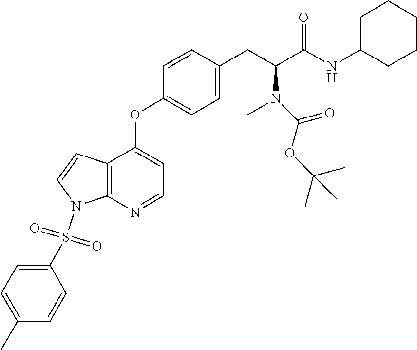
C12=C(N=CC=C1OC1=CC=C(CC(C(NC3CCCCC3)=O)N(C)C(OC(C)(C)C)=O)C=C1)N(S(=O)(=O)C1=CC=C(C)C=C1)C=C2
